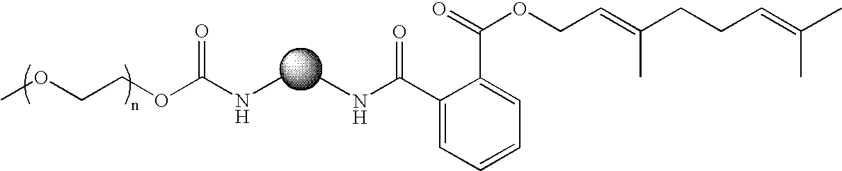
COCCOC(=O)NC.CNC(=O)C1=CC=CC=C1C(OCC=C(C)CCC=C(C)C)=O
